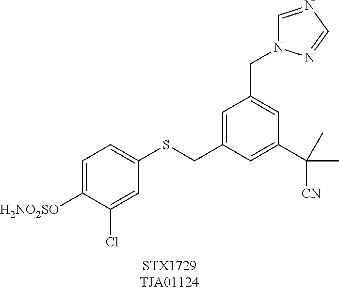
C1=C([H2NO2SO])C(Cl)=CC(SCC2=CC(CN3C=NC=N3)=CC(C(C)(C)[CN])=C2)=C1
